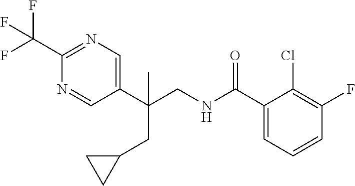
C1(C(F)(F)F)=NC=C(C(CNC(C2=CC=CC(F)=C2Cl)=O)(CC2CC2)C)C=N1
